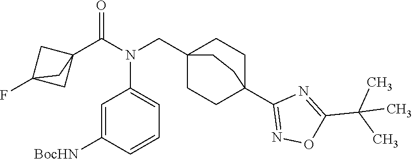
C1=C([BocHN])C=CC=C1N(C(C12CC(F)(C1)C2)=O)CC12CCC(C3=NOC(C(C)(C)C)=N3)(CC1)CC2
